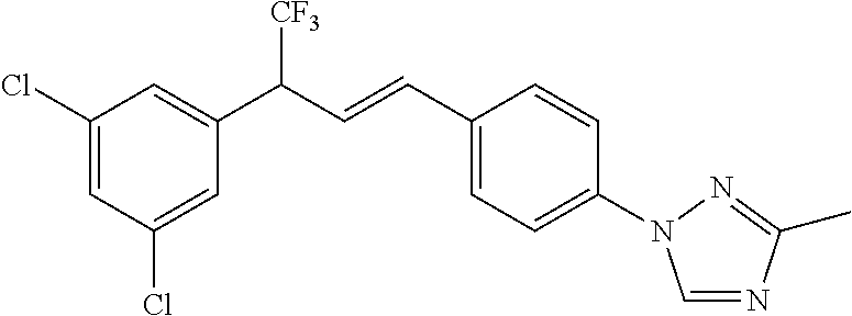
C1(Cl)=CC(Cl)=CC(C(C=CC2=CC=C(N3C=NC(C)=N3)C=C2)[CF3])=C1
